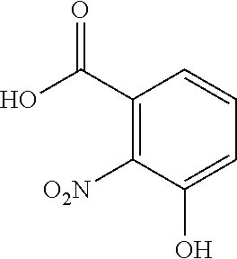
OC(C1=C([O2N])C(O)=CC=C1)=O
